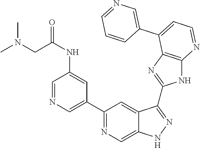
C1(C2=NC=C3C(=C2)C(C2=NC4=C(N2)N=CC=C4C2=CN=CC=C2)=NN3)=CN=CC(NC(CN(C)C)=O)=C1
